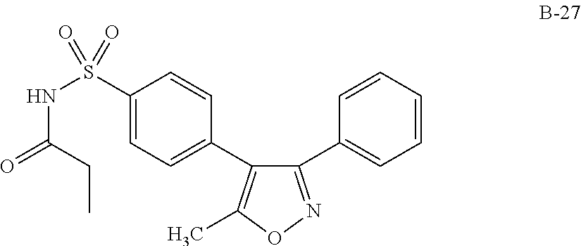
N(C(CC)=O)S(=O)(C1=CC=C(C2=C(C)ON=C2C2=CC=CC=C2)C=C1)=O
